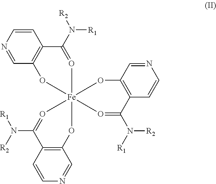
C1=CN=CC2=C1C(N([R1])[R2])=O[Fe]13(O2)(OC2=C(C=CN=C2)C(N([R2])[R1])=O1)O=C(N([R1])[R2])C1=C(C=NC=C1)O3
